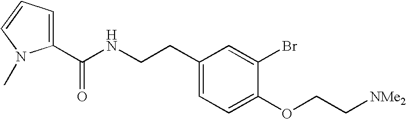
C1(C(NCCC2=CC=C(OCC[NMe2])C(Br)=C2)=O)=CC=CN1C
